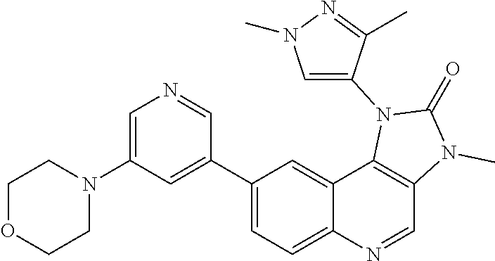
C1OCCN(C2=CN=CC(C3=CC=C4C(=C3)C3=C(C=N4)N(C)C(=O)N3C3=CN(C)N=C3C)=C2)C1
